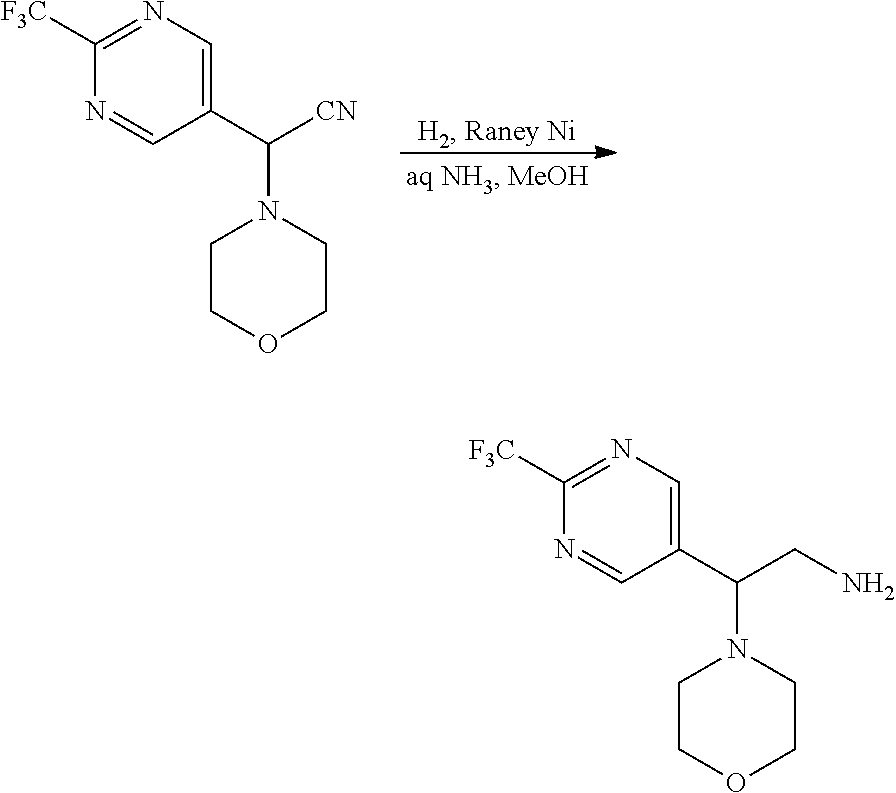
N1=CC(C(N2CCOCC2)[CN])=CN=C1[F3C].N1=CC(C(N2CCOCC2)CN)=CN=C1[F3C]
